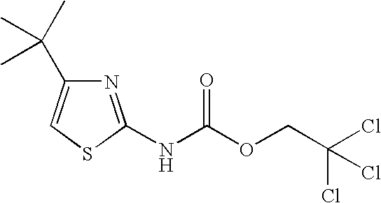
N(C(OCC(Cl)(Cl)Cl)=O)C1=NC(C(C)(C)C)=CS1
